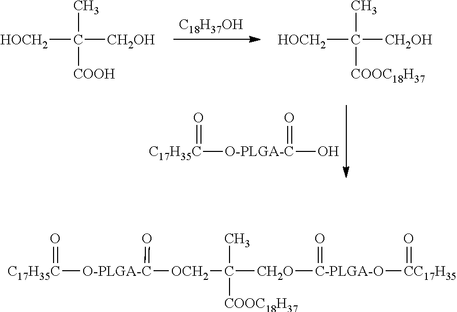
[C18H37OH].[HOCH2]C(C)([COOH])[CH2OH].[HOCH2]C(C)([COOC18H37])[CH2OH].[C17H35C]([O-PLGA-C](=O)O)=O.[C17H35C]([O-PLGA-C]([OCH2]C(C)([COOC18H37])[CH2O][C-PLGA-O](=O)[CC17H35]=O)=O)=O
